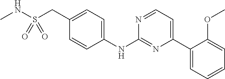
C1(CS(NC)(=O)=O)=CC=C(NC2=NC(C3=CC=CC=C3OC)=CC=N2)C=C1
